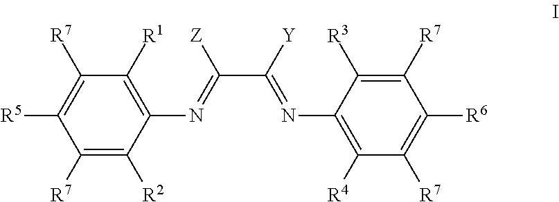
C1([R7])=C([R2])C(N=C(C([Y])=NC2=C([R4])C([R7])=C([R6])C([R7])=C2[R3])[Z])=C([R1])C([R7])=C1[R5]
